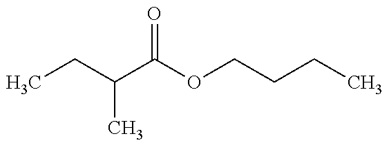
CCC(C(OCCCC)=O)C
